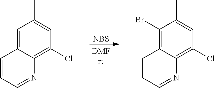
[NBS].C1=C2C(=C(Cl)C=C1C)N=CC=C2.C1(Br)=C2C(=C(Cl)C=C1C)N=CC=C2
